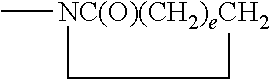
C[NC(O)(CH2)eCH2]1CC1
